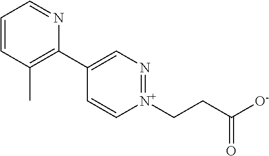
C1=CC(C)=C(C2=CN=[N+](CCC([O-])=O)C=C2)N=C1
